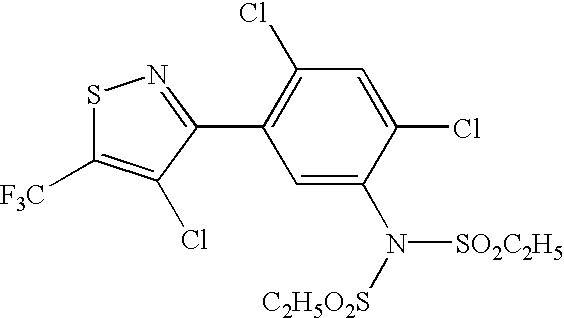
C1(C2=NSC([F3C])=C2Cl)=C(Cl)C=C(Cl)C(N([C2H5O2S])[SO2C2H5])=C1
